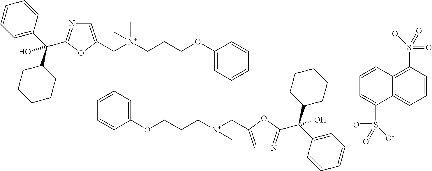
C1=C(C[N+](CCCOC2=CC=CC=C2)(C)C)OC(C(C2=CC=CC=C2)(C2CCCCC2)O)=N1.C1=C(C[N+](CCCOC2=CC=CC=C2)(C)C)OC(C(C2=CC=CC=C2)(C2CCCCC2)O)=N1.C12=CC=CC(S(=O)([O-])=O)=C1C=CC=C2S(=O)(=O)[O-]
